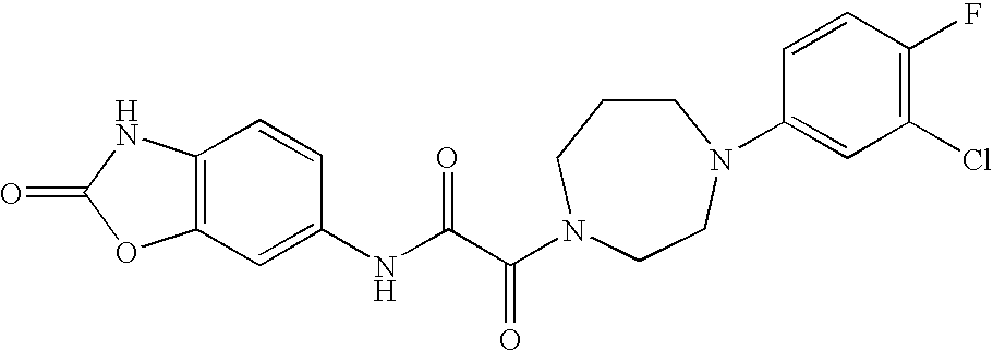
O=C1OC2=C(N1)C=CC(NC(C(=O)N1CCCN(C3=CC(Cl)=C(F)C=C3)CC1)=O)=C2
